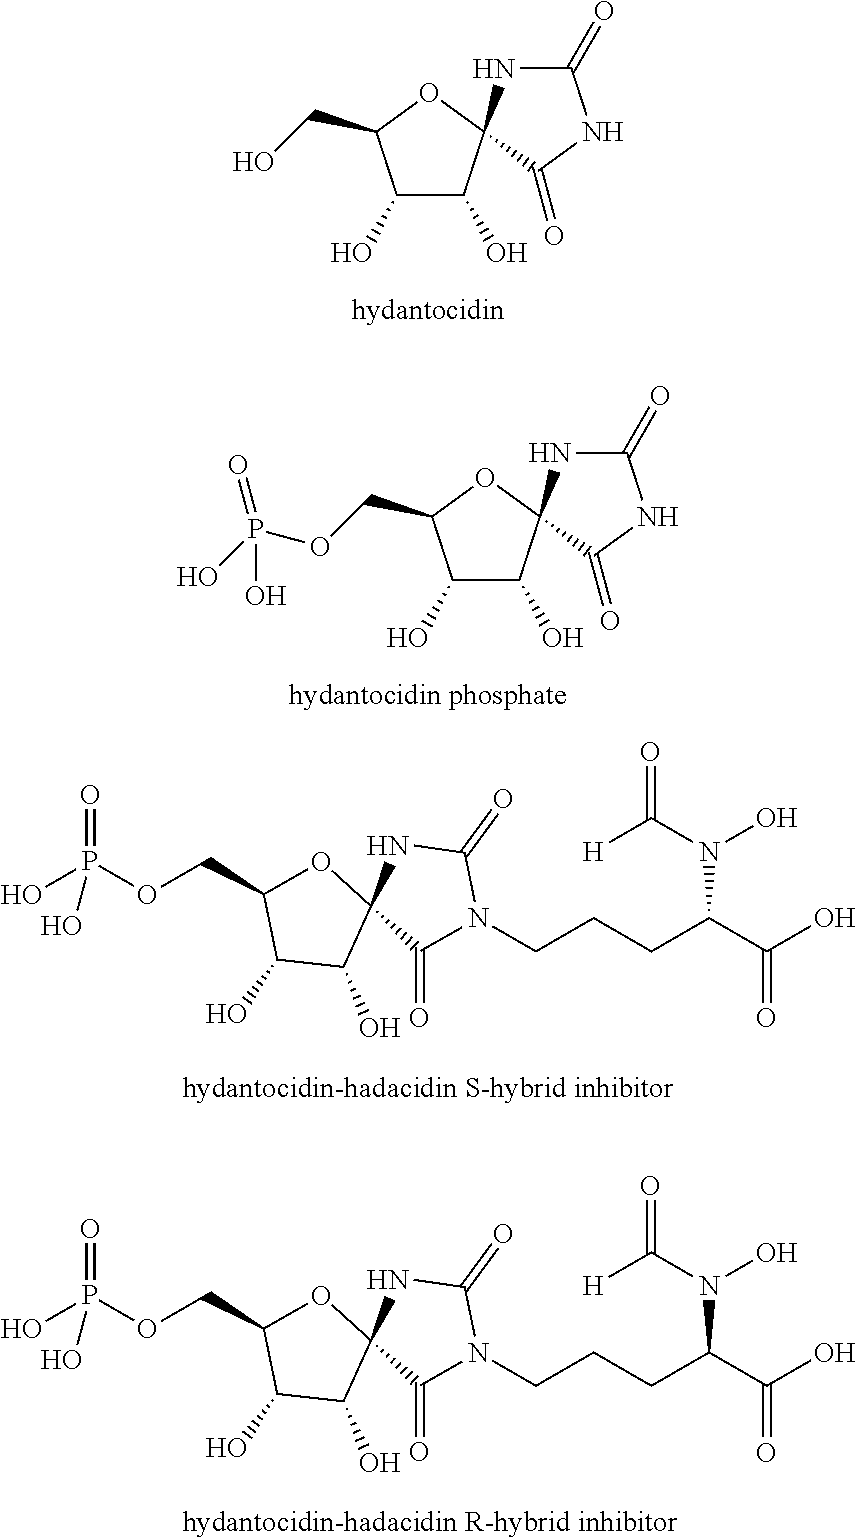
C1(O)C(O)C2(OC1CO)NC(=O)NC2=O.C1(O)C(O)C2(OC1COP(O)(=O)O)NC(=O)NC2=O.C1(O)C(O)C2(OC1COP(O)(=O)O)NC(=O)N(CCCC(C(O)=O)N(O)C([H])=O)C2=O.C1(O)C(O)C2(OC1COP(O)(=O)O)NC(=O)N(CCCC(C(O)=O)N(O)C([H])=O)C2=O
